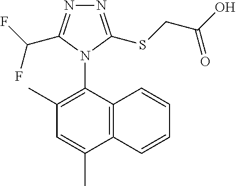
C12=C(C(N3C(C(F)F)=NN=C3SCC(O)=O)=C(C)C=C1C)C=CC=C2
